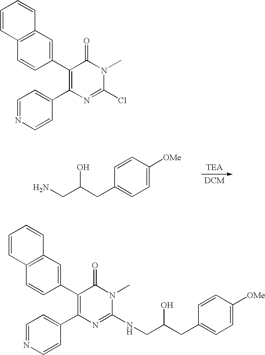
C1=CC2=C(C=C1)C=C(C1=C(C3=CC=NC=C3)N=C(Cl)N(C)C1=O)C=C2.C1=C([OMe])C=CC(CC(CN)O)=C1.C1=CC2=C(C=C1)C=C(C1=C(C3=CC=NC=C3)N=C(NCC(CC3=CC=C([OMe])C=C3)O)N(C)C1=O)C=C2
